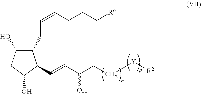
C(=CC(CC[Y][R2])O)C1C(CC=CCCC[R6])C(O)CC1O
